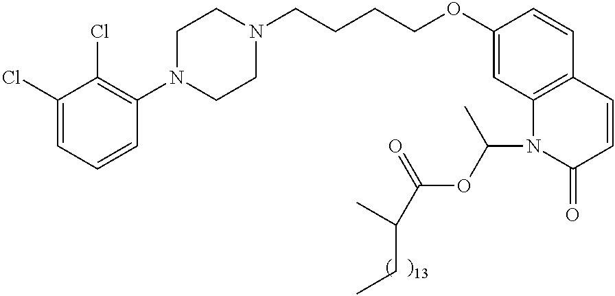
C1(Cl)=CC=CC(N2CCN(CCCCOC3=CC4=C(C=C3)C=CC(=O)N4C(OC(=O)C(CC)C)C)CC2)=C1Cl
